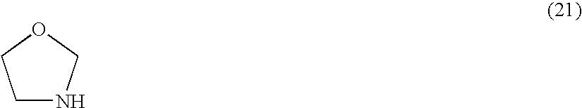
C1NCOC1
